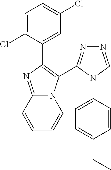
C1=C(Cl)C(C2=C(C3=NN=CN3C3=CC=C(CC)C=C3)N3C(=N2)C=CC=C3)=CC(Cl)=C1
